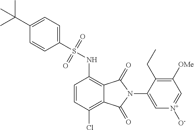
C1=CC(Cl)=C2C(=C1NS(C1=CC=C(C(C)(C)C)C=C1)(=O)=O)C(=O)N(C1=C[N+]([O-])=CC([OMe])=C1CC)C2=O
